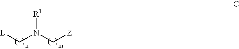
[L]CN(C[Z])[R1]
